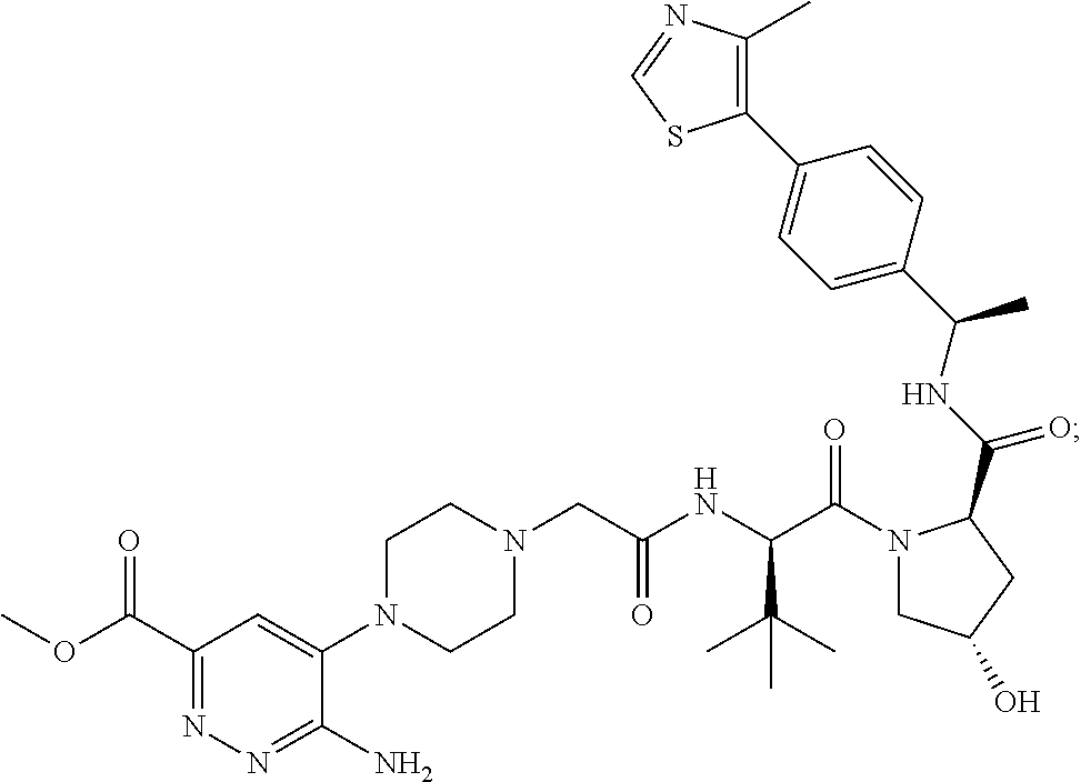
C1(C(OC)=O)=NN=C(N)C(N2CCN(CC(NC(C(N3CC(O)CC3C(NC(C3=CC=C(C4=C(C)N=CS4)C=C3)C)=O)=O)C(C)(C)C)=O)CC2)=C1
